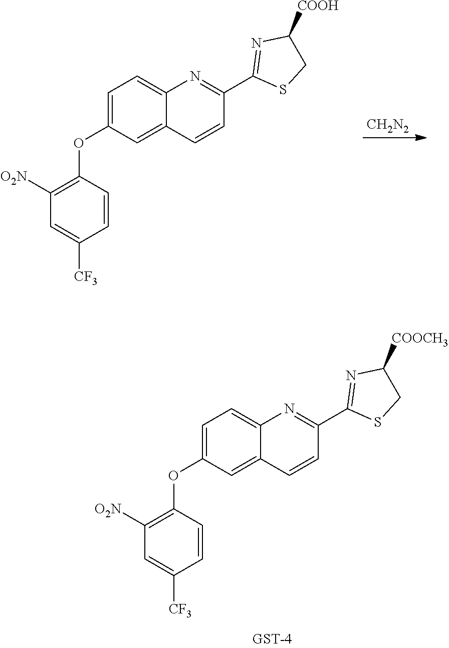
C1(OC2=CC=C3C(=C2)C=CC(C2=NC([COOH])CS2)=N3)=C([O2N])C=C([CF3])C=C1.[CH2N2].C1(OC2=CC=C3C(=C2)C=CC(C2=NC([COOCH3])CS2)=N3)=C([O2N])C=C([CF3])C=C1
